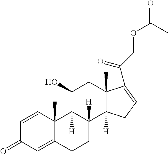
C1=CC2(C)C(=CC1=O)CCC1([H])C2([H])C(O)CC2(C)C1([H])CC=C2C(COC(=O)C)=O
